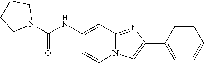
C1=CC(C2=CN3C(=N2)C=C(NC(N2CCCC2)=O)C=C3)=CC=C1
